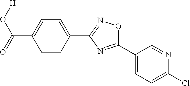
[H]OC(=O)C1=CC=C(C2=NOC(C3=CC=C(Cl)N=C3)=N2)C=C1
